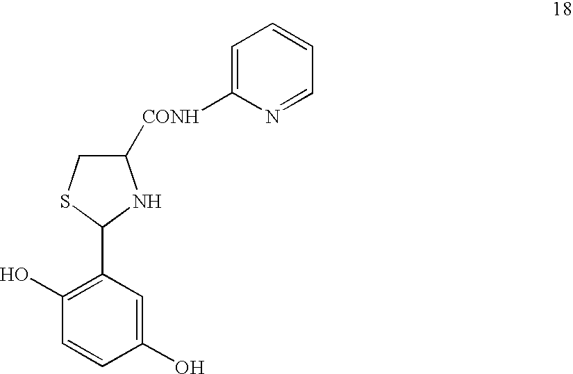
C1(O)=CC(C2NC([CONH]C3=CC=CC=N3)CS2)=C(O)C=C1
